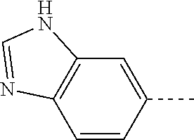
C1=CC(C)=CC2=C1N=CN2
